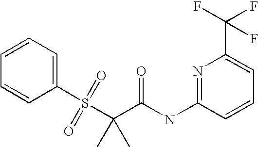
C1=CC=C(S(C(C)(C(NC2=NC(C(F)(F)F)=CC=C2)=O)C)(=O)=O)C=C1
